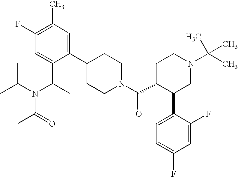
C1(F)=C(C)C=C(C2CCN(C(=O)C3C(C4=CC=C(F)C=C4F)CN(C(C)(C)C)CC3)CC2)C(C(N(C(C)=O)C(C)C)C)=C1
